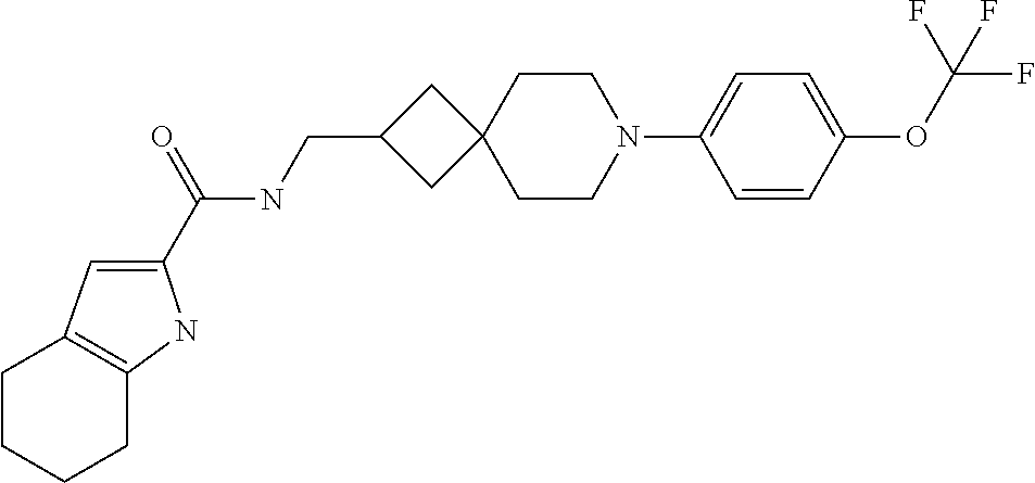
C1(C(NCC2CC3(C2)CCN(C2=CC=C(OC(F)(F)F)C=C2)CC3)=O)=CC2=C(N1)CCCC2
